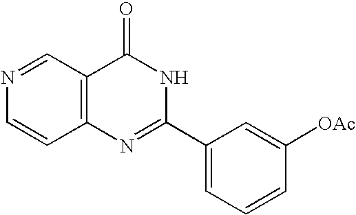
N1=CC2=C(C=C1)N=C(C1=CC=CC([OAc])=C1)NC2=O
